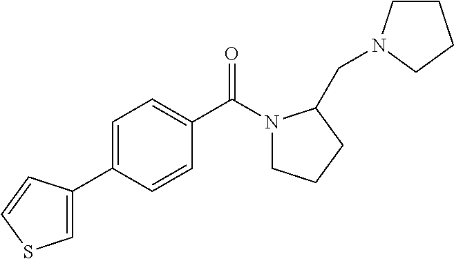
C1=C(C2=CC=C(C(N3CCCC3CN3CCCC3)=O)C=C2)C=CS1
